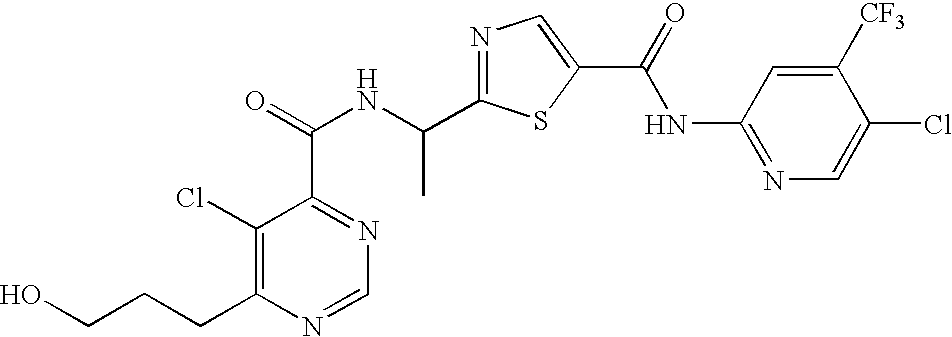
C1(Cl)=C(CCCO)N=CN=C1C(NC(C1=NC=C(C(=O)NC2=NC=C(Cl)C([CF3])=C2)S1)C)=O
